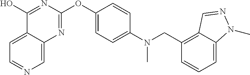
C1=C2C(=CN=C1)N=C(OC1=CC=C(N(C)CC3=C4C(=CC=C3)N(C)N=C4)C=C1)N=C2O
